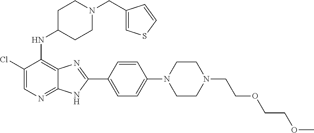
C1(Cl)=CN=C2C(=C1NC1CCN(CC3=CSC=C3)CC1)N=C(C1=CC=C(N3CCN(CCOCCOC)CC3)C=C1)N2
